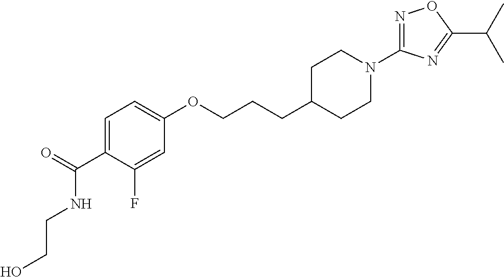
C1=C(C(=O)NCCO)C(F)=CC(OCCCC2CCN(C3=NOC(C(C)C)=N3)CC2)=C1
